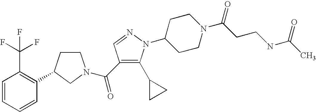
C1CC(C2=C(C(F)(F)F)C=CC=C2)CN1C(=O)C1=C(C2CC2)N(C2CCN(C(=O)CCNC(=O)C)CC2)N=C1
